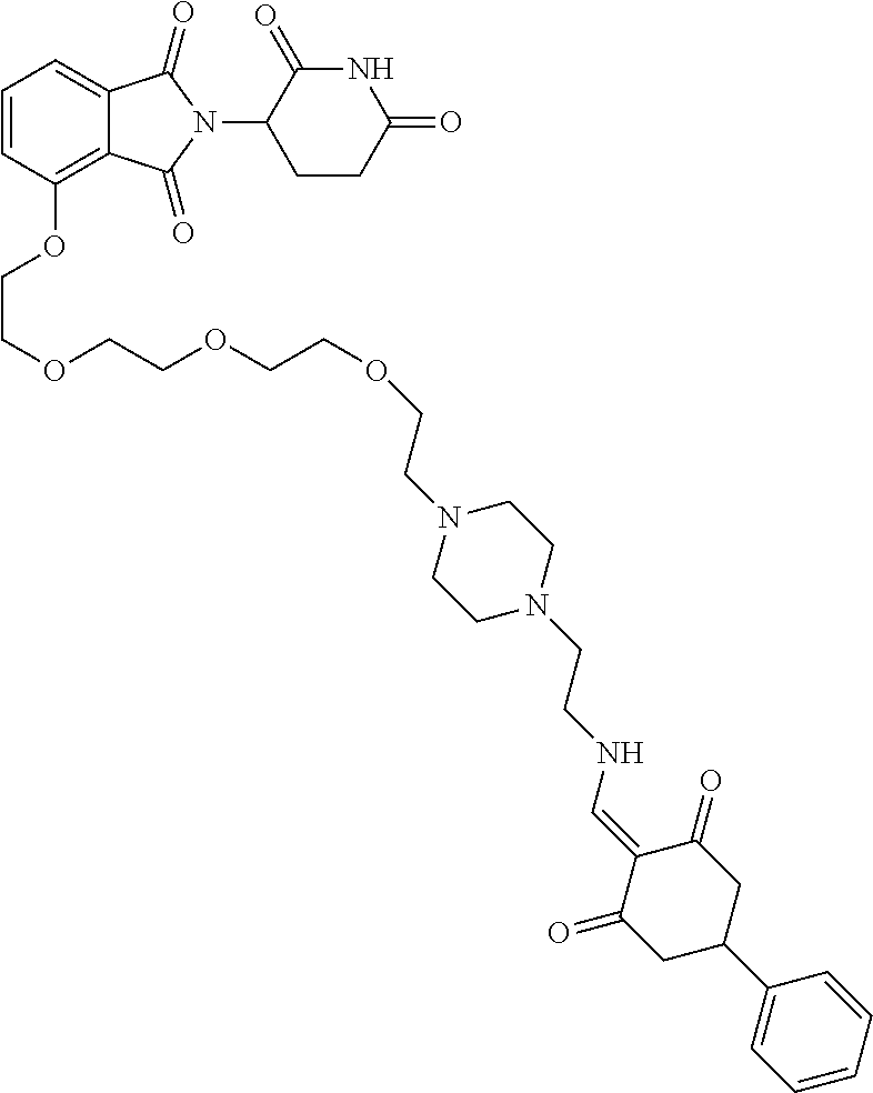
C12=C(OCCOCCOCCOCCN3CCN(CCNC=C4C(=O)CC(C5=CC=CC=C5)CC4=O)CC3)C=CC=C1C(=O)N(C1C(=O)NC(=O)CC1)C2=O
